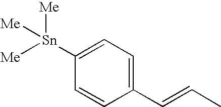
C1(C=CC)=CC=C([Sn]([Me])([Me])[Me])C=C1
